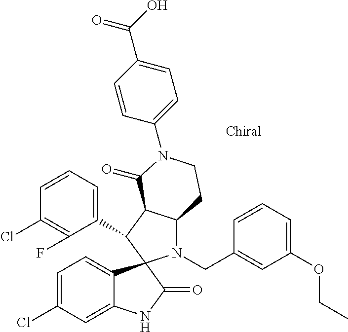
C1(C2C3C(N(CC4=CC(OCC)=CC=C4)C24C2=CC=C(Cl)C=C2NC4=O)CCN(C2=CC=C(C(O)=O)C=C2)C3=O)=CC=CC(Cl)=C1F
